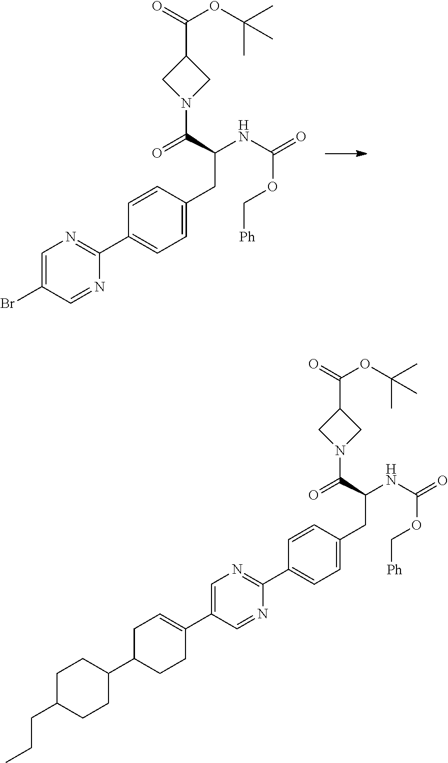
C1(C2=NC=C(Br)C=N2)=CC=C(CC(NC(OC[Ph])=O)C(=O)N2CC(C(=O)OC(C)(C)C)C2)C=C1.C1(C2=NC=C(C3=CCC(C4CCC(CCC)CC4)CC3)C=N2)=CC=C(CC(NC(OC[Ph])=O)C(=O)N2CC(C(=O)OC(C)(C)C)C2)C=C1
